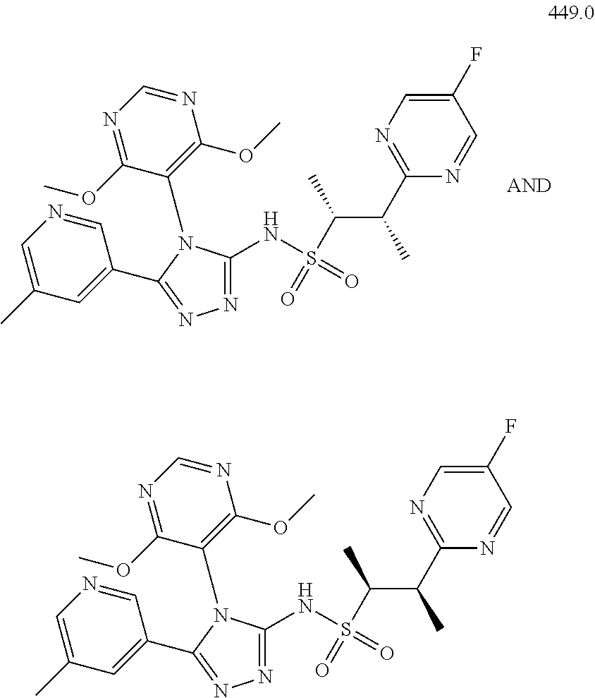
N1=C(NS(C(C)C(C2=NC=C(F)C=N2)C)(=O)=O)N(C2=C(OC)N=CN=C2OC)C(C2=CC(C)=CN=C2)=N1.N1=C(NS(C(C)C(C2=NC=C(F)C=N2)C)(=O)=O)N(C2=C(OC)N=CN=C2OC)C(C2=CC(C)=CN=C2)=N1
